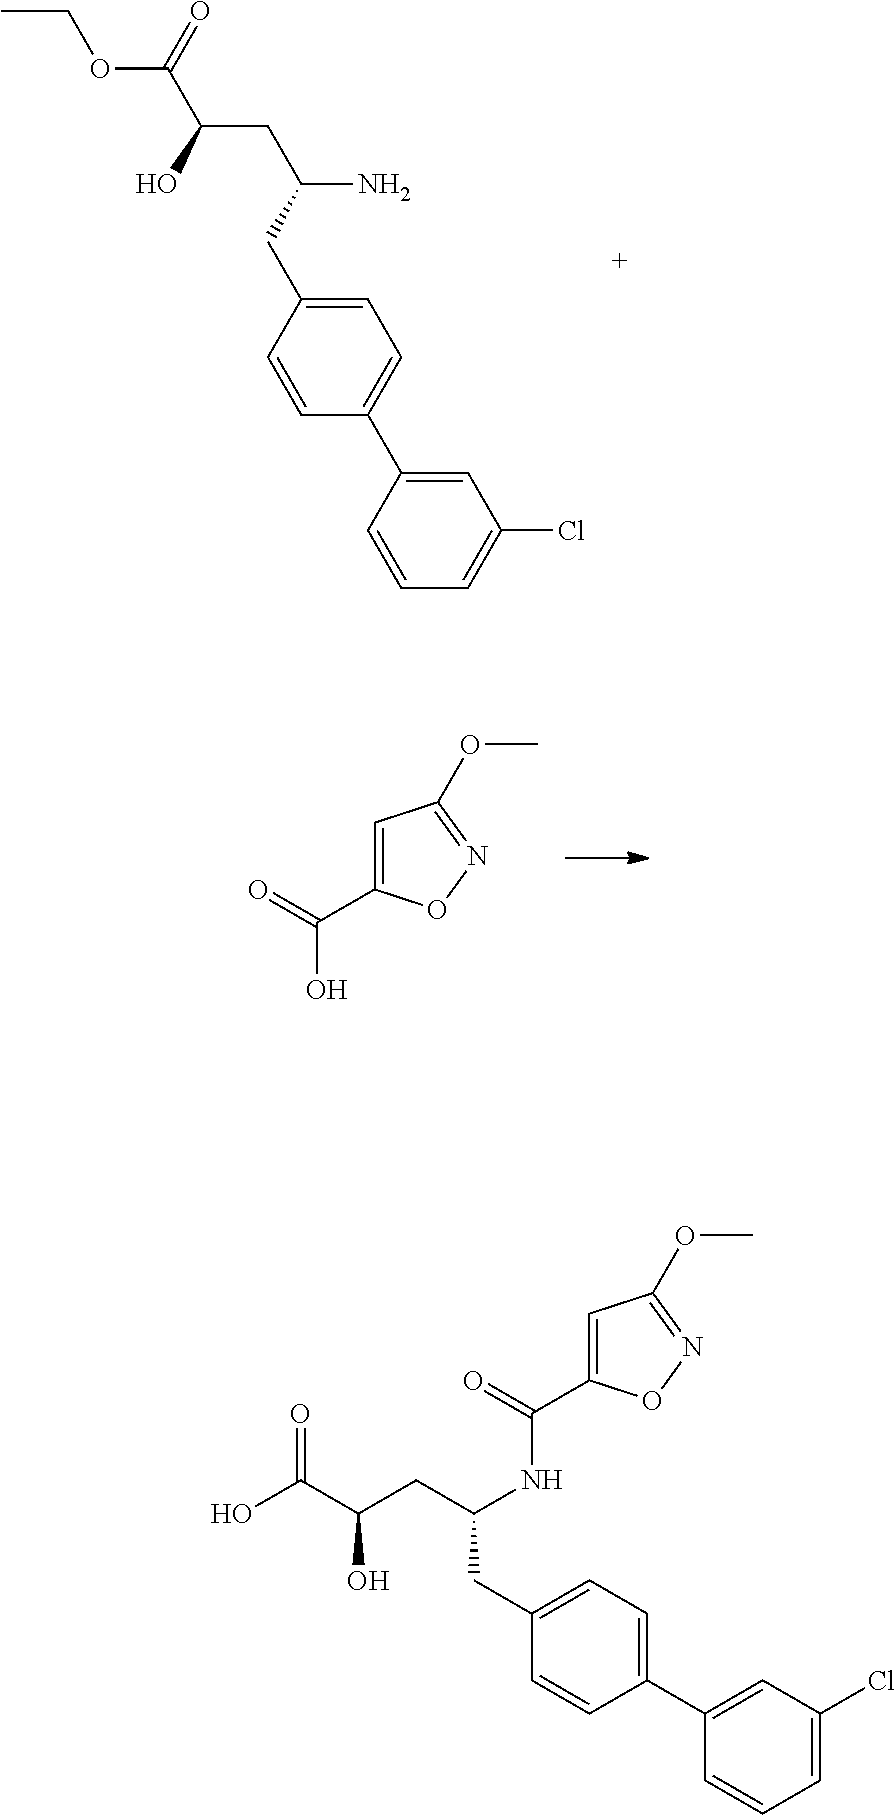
CCOC(C(O)CC(N)CC1=CC=C(C2=CC(Cl)=CC=C2)C=C1)=O.C1=C(C(=O)O)ON=C1OC.C1=C(C(=O)NC(CC(C(=O)O)O)CC2=CC=C(C3=CC(Cl)=CC=C3)C=C2)ON=C1OC
